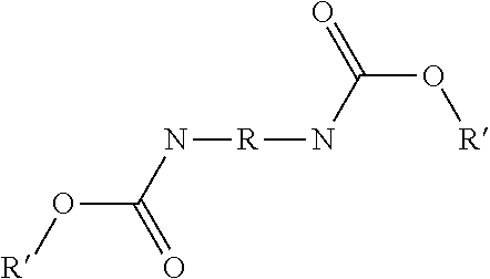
[R](NC(O[R])=O)NC(O[R])=O
